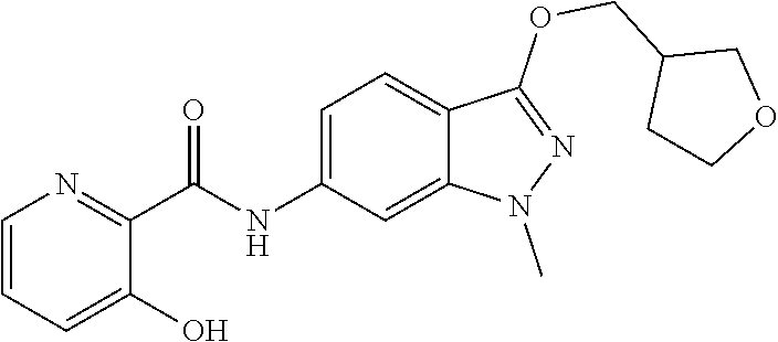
C1=CC=C(O)C(C(NC2=CC=C3C(=C2)N(C)N=C3OCC2CCOC2)=O)=N1
